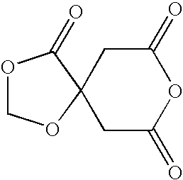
C1(=O)OC(=O)CC2(C1)C(=O)OCO2
